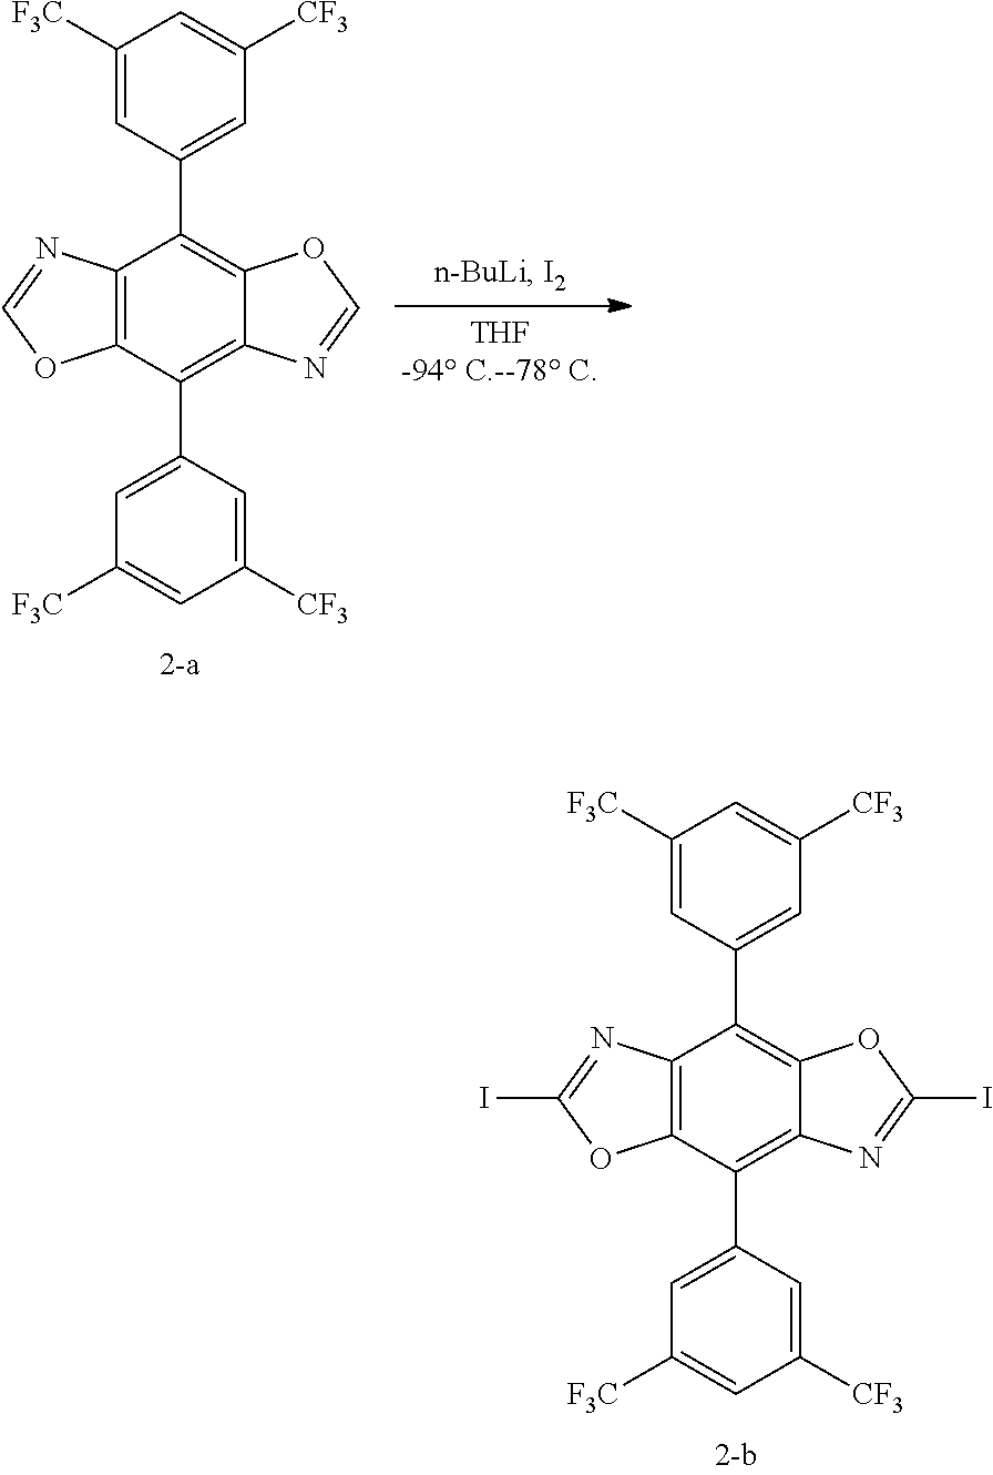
C12=C(C(C3=CC([F3C])=CC([CF3])=C3)=C3C(=C1C1=CC([CF3])=CC([F3C])=C1)OC(I)=N3)OC(I)=N2.C12=C(C(C3=CC([F3C])=CC([CF3])=C3)=C3C(=C1C1=CC([CF3])=CC([F3C])=C1)OC=N3)OC=N2
